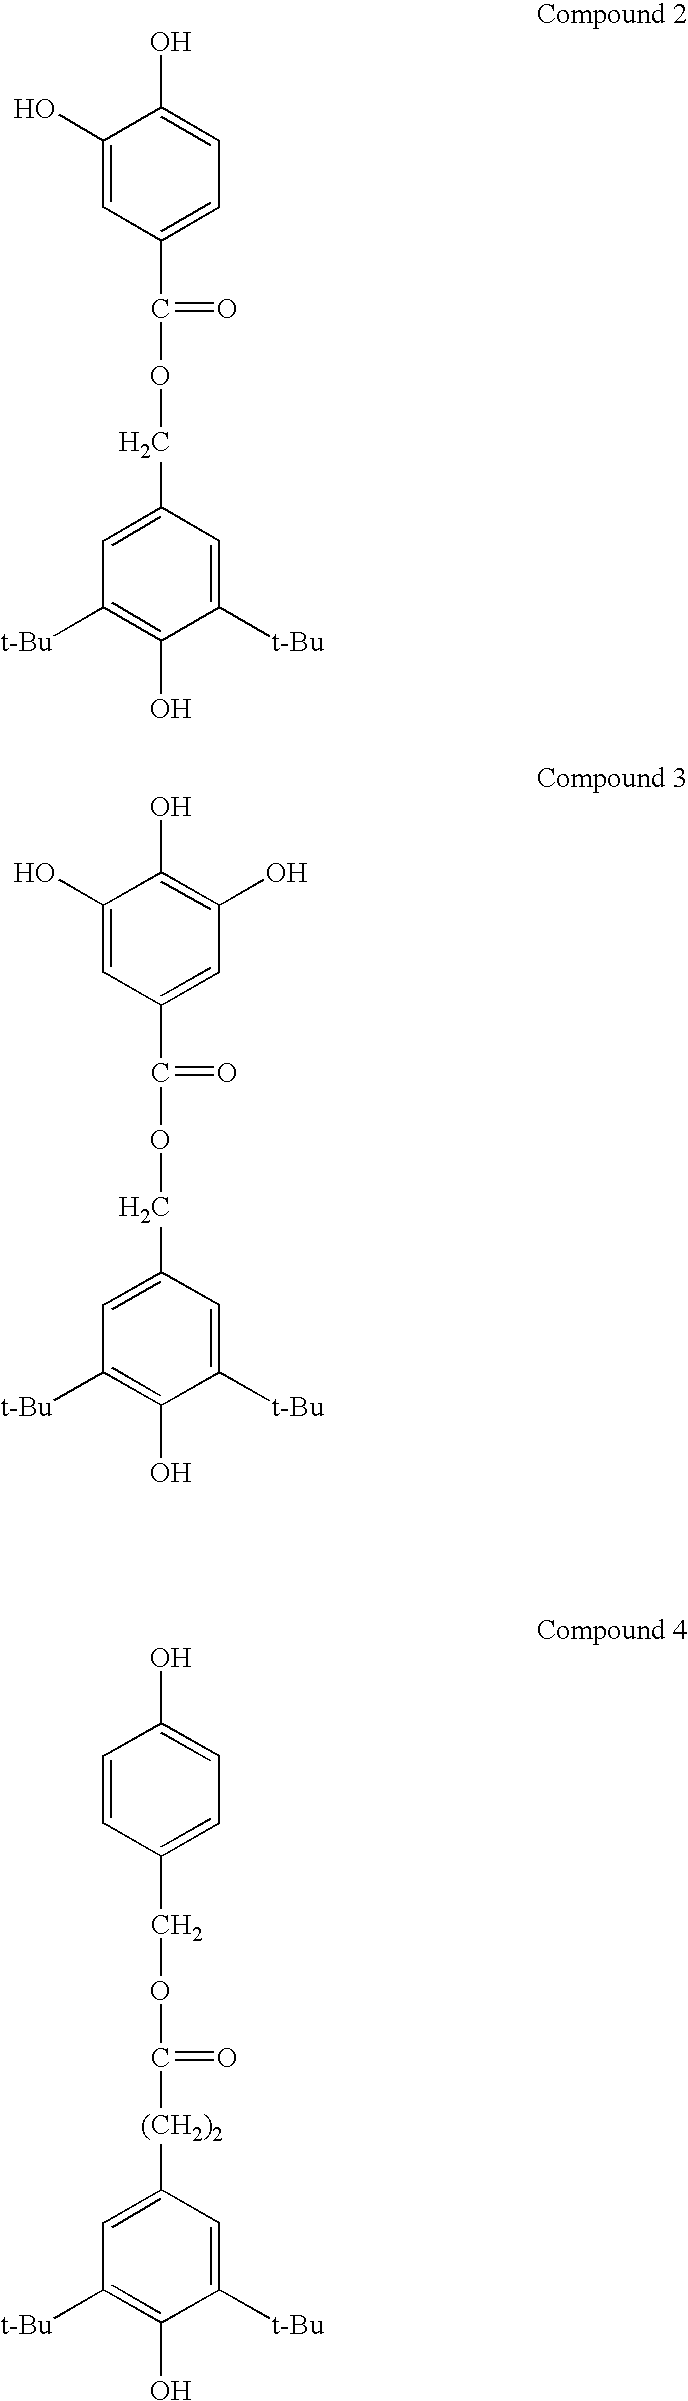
C1=C(COC(C2=CC=C(O)C(O)=C2)=O)C=C([t-Bu])C(O)=C1[t-Bu].C1=C(COC(C2=CC(O)=C(O)C(O)=C2)=O)C=C([t-Bu])C(O)=C1[t-Bu].C1=C([(CH2)2]C(OCC2=CC=C(O)C=C2)=O)C=C([t-Bu])C(O)=C1[t-Bu]
